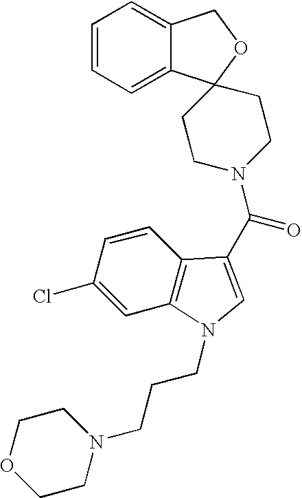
C1=CC=C2C(=C1)COC21CCN(C(=O)C2=CN(CCCN3CCOCC3)C3=C2C=CC(Cl)=C3)CC1
